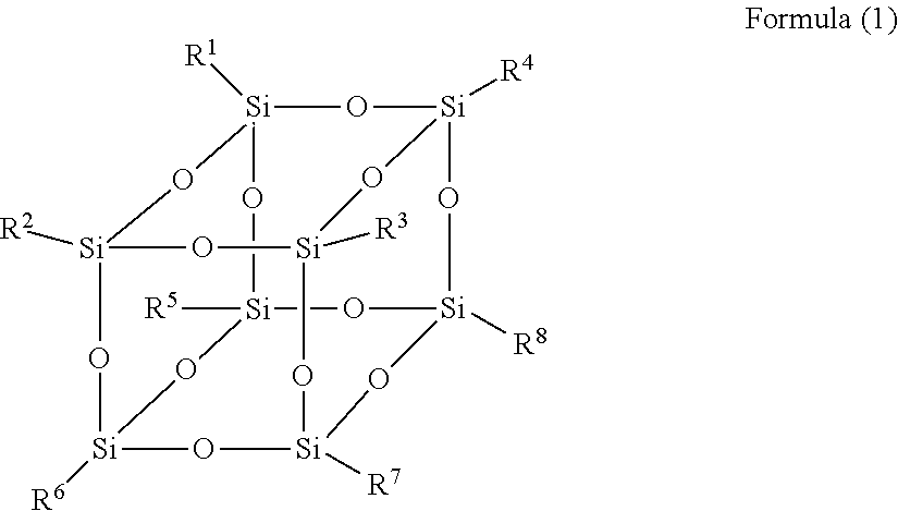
[Si]12([R1])O[Si]3([R4])O[Si]4([R8])O[Si]5([R7])O[Si]([R6])(O[Si]([R2])(O1)O[Si]([R3])(O5)O3)O[Si]([R5])(O2)O4
